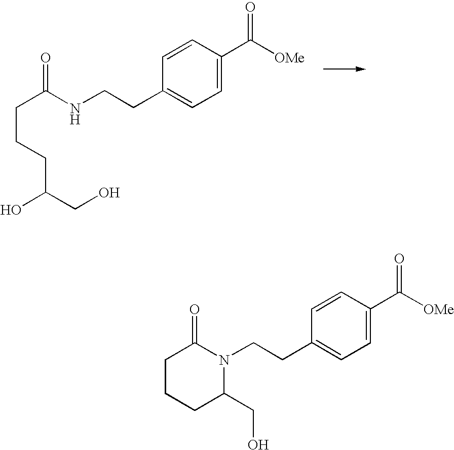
C(CCC(CO)O)C(NCCC1=CC=C(C([OMe])=O)C=C1)=O.C1CCC(CO)N(CCC2=CC=C(C([OMe])=O)C=C2)C1=O
